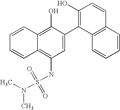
CN(S(NC1=C2C(=C(O)C(C3=C(O)C=CC4=C3C=CC=C4)=C1)C=CC=C2)(=O)=O)C
